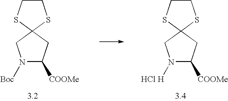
N1([Boc])C([COOMe])CC2(C1)SCCS2.N1([HCl H])C([COOMe])CC2(C1)SCCS2
